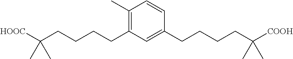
C1(C)=C(CCCCC([HOOC])(C)C)C=C(CCCCC([COOH])(C)C)C=C1
